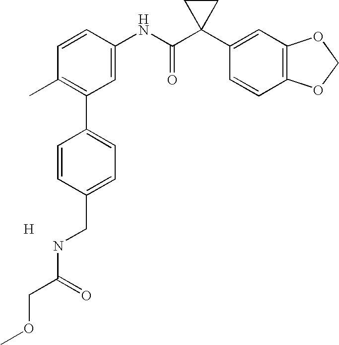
C1=CC(NC(C2(C3=CC4=C(C=C3)OCO4)CC2)=O)=CC(C2=CC=C(CNC(COC)=O)C=C2)=C1C.[H]
